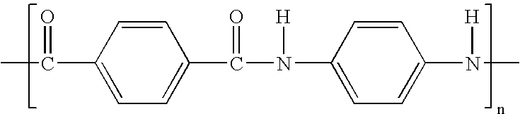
CC(C1=CC=C(C(N(C2=CC=C(N(C)[H])C=C2)[H])=O)C=C1)=O
